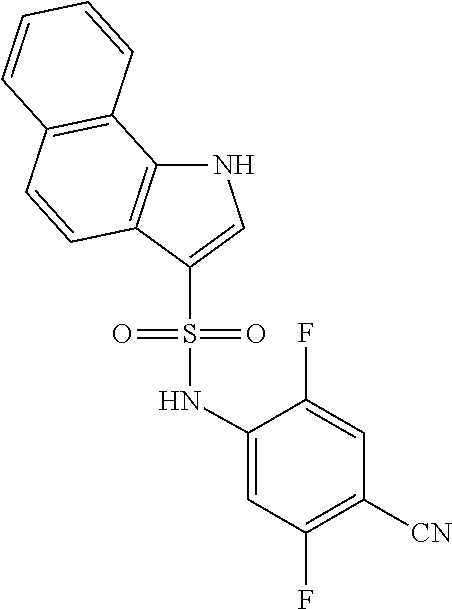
C1=CC2=C(C3=C1C=CC=C3)NC=C2S(=O)(=O)NC1=CC(F)=C([CN])C=C1F
